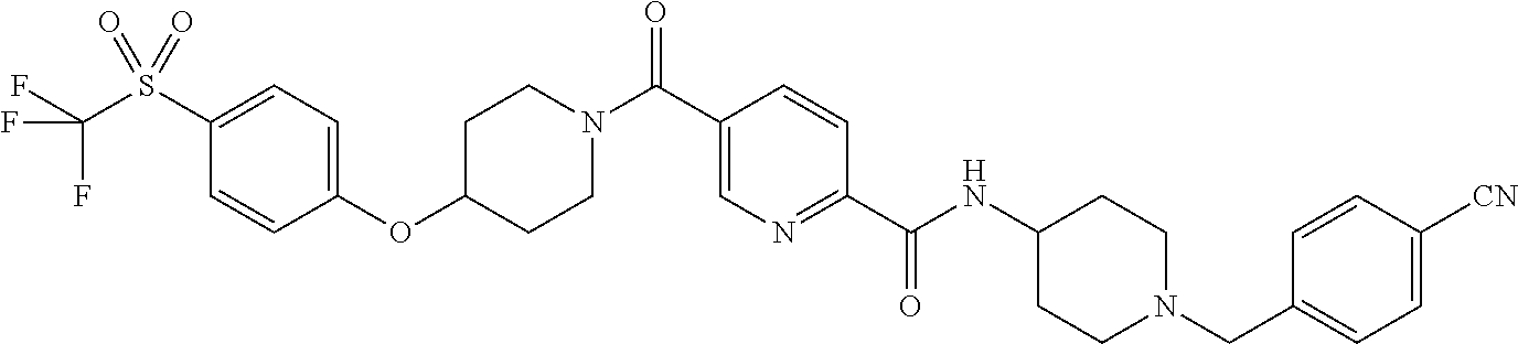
C(C1=CN=C(C(NC2CCN(CC3=CC=C([CN])C=C3)CC2)=O)C=C1)(=O)N1CCC(OC2=CC=C(S(C(F)(F)F)(=O)=O)C=C2)CC1
